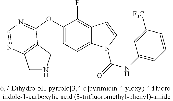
C1(OC2=NC=NC3=C2CNC3)=CC=C2C(=C1F)C=CN2C(=O)NC1=CC=CC([CF3])=C1
